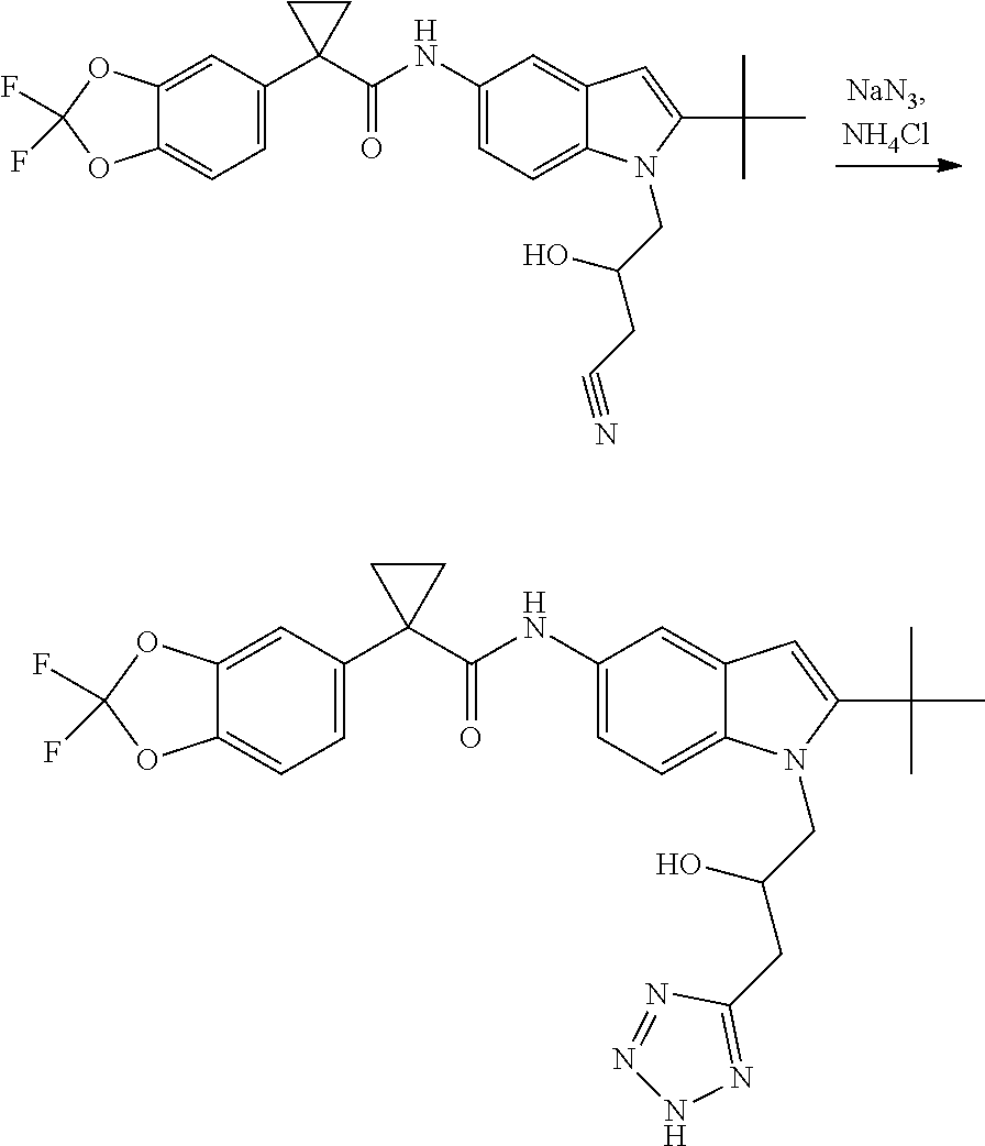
C12=CC(C3(C(NC4=CC=C5C(=C4)C=C(C(C)(C)C)N5CC(O)CC#N)=O)CC3)=CC=C1OC(F)(F)O2.C12=CC(C3(C(NC4=CC=C5C(=C4)C=C(C(C)(C)C)N5CC(O)CC4=NNN=N4)=O)CC3)=CC=C1OC(F)(F)O2
